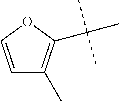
C1(C)=C(C(C)(C)C)OC=C1
